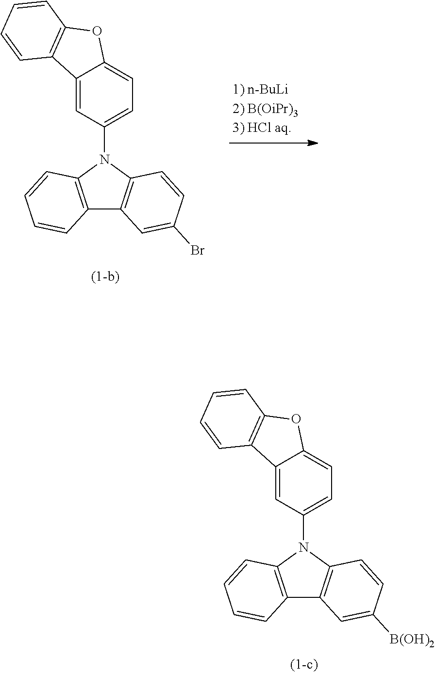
C1(N2C3=C(C4=C2C=CC([B(OH)2])=C4)C=CC=C3)=CC=C2C(=C1)C1=C(O2)C=CC=C1.C1(N2C3=C(C4=C2C=CC(Br)=C4)C=CC=C3)=CC=C2C(=C1)C1=C(O2)C=CC=C1
